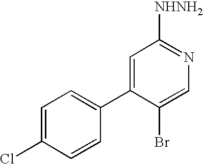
C1=C(Cl)C=CC(C2=CC([NHNH2])=NC=C2Br)=C1
